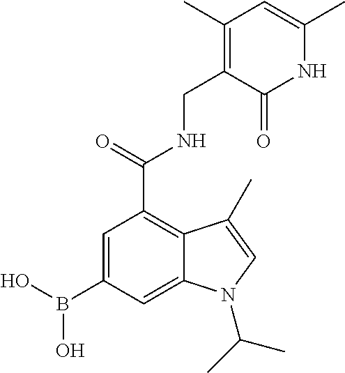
C1(B(O)O)=CC(C(=O)NCC2=C(C)C=C(C)NC2=O)=C2C(=C1)N(C(C)C)C=C2C
